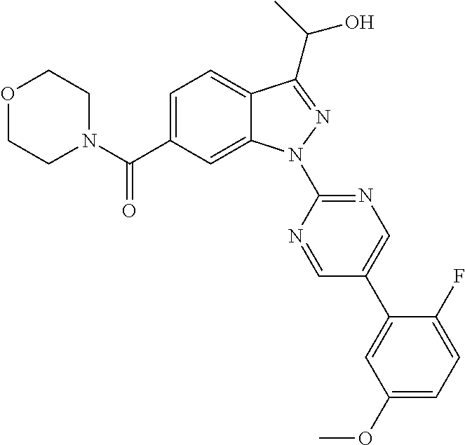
C12=CC=C(C(N3CCOCC3)=O)C=C1N(C1=NC=C(C3=CC(OC)=CC=C3F)C=N1)N=C2C(C)O
